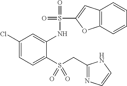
C1(Cl)=CC=C(S(CC2=NC=CN2)(=O)=O)C(NS(=O)(=O)C2=CC3=C(O2)C=CC=C3)=C1
